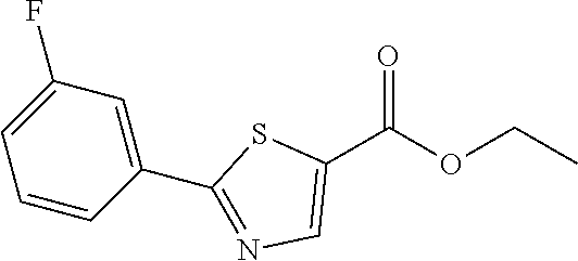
C1(C(OCC)=O)=CN=C(C2=CC(F)=CC=C2)S1
